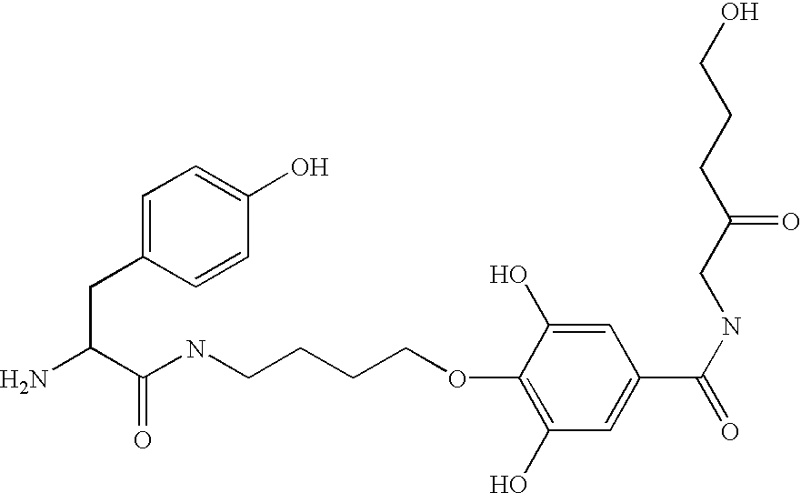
NC(C(NCCCCOC1=C(O)C=C(C(NCC(CCCO)=O)=O)C=C1O)=O)CC1=CC=C(O)C=C1
